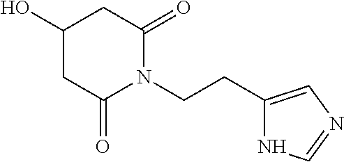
C1(O)CC(=O)N(CCC2=CN=CN2)C(=O)C1
